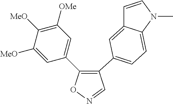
C1(C2=CC([OMe])=C([MeO])C([MeO])=C2)=C(C2=CC=C3C(=C2)C=CN3C)C=NO1
